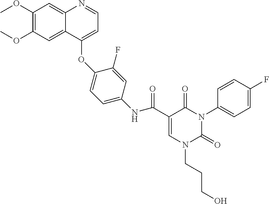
C1=C(C(=O)NC2=CC=C(OC3=CC=NC4=CC(OC)=C(OC)C=C43)C(F)=C2)C(=O)N(C2=CC=C(F)C=C2)C(=O)N1CCCO
